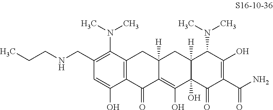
C1(CNCCC)=C(N(C)C)C2=C(C(O)=C1)C(=O)C1=C(O)C3(O)C([H])(CC1([H])C2)C(N(C)C)C(O)=C(C(N)=O)C3=O
